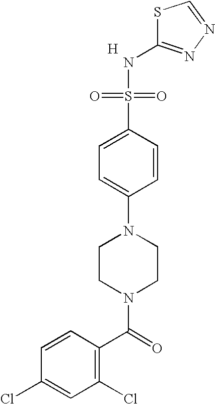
S1C(NS(=O)(=O)C2=CC=C(N3CCN(C(=O)C4=C(Cl)C=C(Cl)C=C4)CC3)C=C2)=NN=C1.[H]
